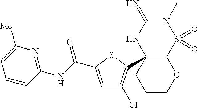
C12C(C3=C(Cl)C=C(C(NC4=NC([Me])=CC=C4)=O)S3)(NC(=N)N(C)S1(=O)=O)CCCO2
